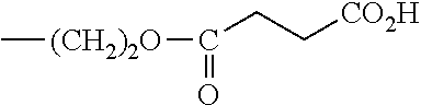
C[(CH2)2O]C(=O)CC[CO2H]
